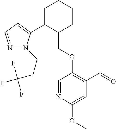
C1C(C2=CC=NN2CCC(F)(F)F)C(COC2=C(C=O)C=C(OC)N=C2)CCC1
